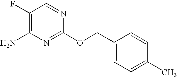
C1(F)=C(N)N=C(OCC2=CC=C(C)C=C2)N=C1
